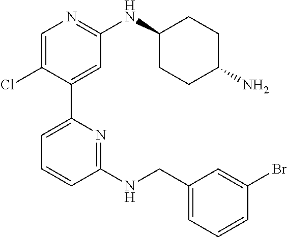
C1=C(Cl)C(C2=CC=CC(NCC3=CC=CC(Br)=C3)=N2)=CC(NC2CCC(N)CC2)=N1
